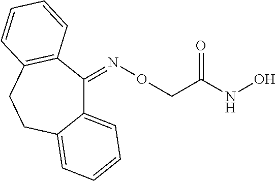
C12=CC=CC=C1CCC1=C(C2=NOCC(NO)=O)C=CC=C1
